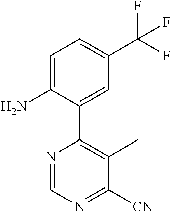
C1=C(N)C(C2=C(C)C([CN])=NC=N2)=CC(C(F)(F)F)=C1
